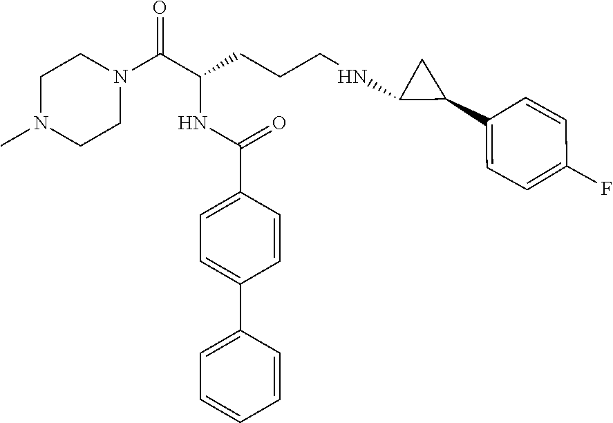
C1N(C)CCN(C(C(CCCNC2C(C3=CC=C(F)C=C3)C2)NC(C2=CC=C(C3=CC=CC=C3)C=C2)=O)=O)C1
